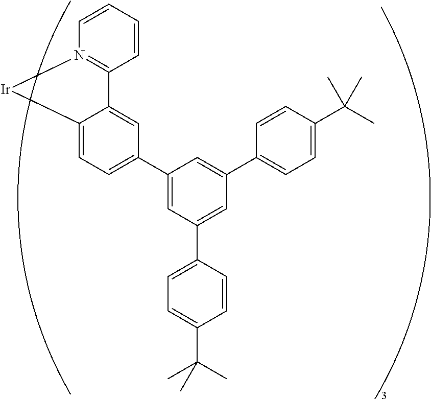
C1=CC=CN2=C1C1=CC(C3=CC(C4=CC=C(C(C)(C)C)C=C4)=CC(C4=CC=C(C(C)(C)C)C=C4)=C3)=CC=C1[Ir]2
